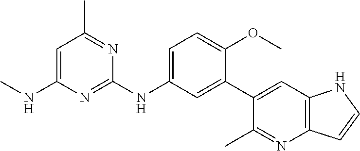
C1(C2=CC3=C(N=C2C)C=CN3)=CC(NC2=NC(NC)=CC(C)=N2)=CC=C1OC
